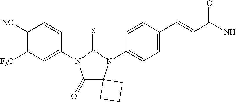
C1(=O)C2(N(C3=CC=C(C=CC(N)=O)C=C3)C(=S)N1C1=CC([F3C])=C([NC])C=C1)CCC2
